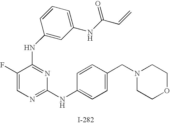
N(C1=NC(NC2=CC=C(CN3CCOCC3)C=C2)=NC=C1F)C1=CC(NC(C=C)=O)=CC=C1
